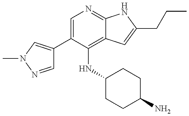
N(C1=C2C(=NC=C1C1=CN(C)N=C1)NC(CCC)=C2)C1CCC(N)CC1
